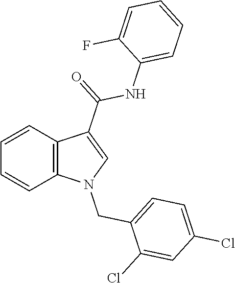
C1=CC2=C(C=C1)N(CC1=CC=C(Cl)C=C1Cl)C=C2C(NC1=CC=CC=C1F)=O
